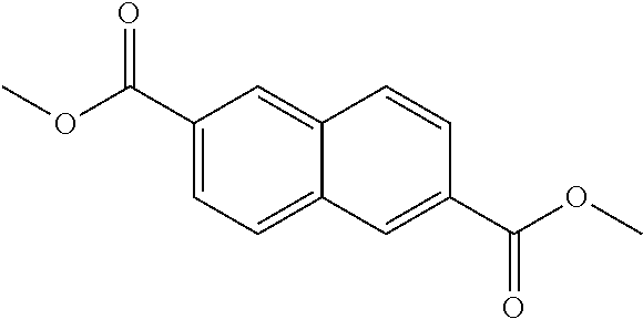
C1(C(OC)=O)=CC=C2C(=C1)C=CC(C(OC)=O)=C2
